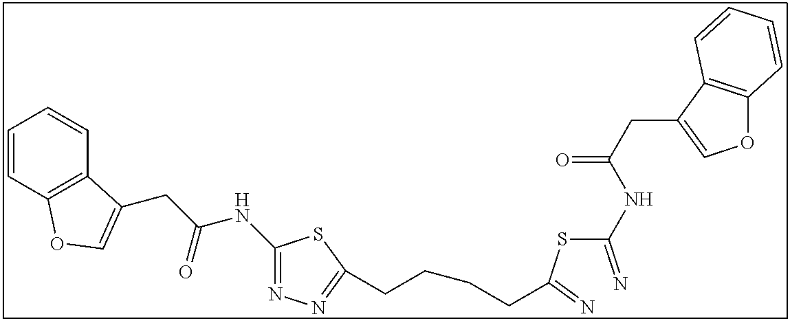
C1(NC(CC2=COC3=C2C=CC=C3)=O)=NN=C(CCCCC(SC(=N)NC(CC2=COC3=C2C=CC=C3)=O)=N)S1
